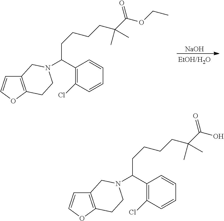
C12=C(OC=C1)CCN(C(CCCCC(C(O)=O)(C)C)C1=C(Cl)C=CC=C1)C2.C12=C(OC=C1)CCN(C(CCCCC(C(OCC)=O)(C)C)C1=C(Cl)C=CC=C1)C2.[NaOH]
